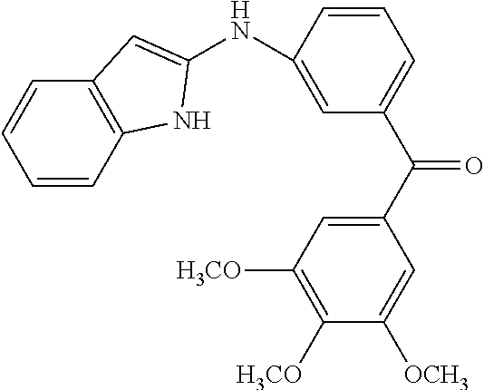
C1(NC2=CC3=C(N2)C=CC=C3)=CC(C(C2=CC([H3CO])=C([H3CO])C([OCH3])=C2)=O)=CC=C1
